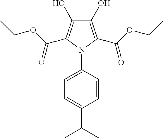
C1(O)=C(C(OCC)=O)N(C2=CC=C(C(C)C)C=C2)C(C(OCC)=O)=C1O
